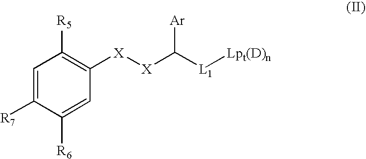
C1=C([R7])C([R6])=CC([X][X]C([L1][Lpt(D)n])[Ar])=C1[R5]
